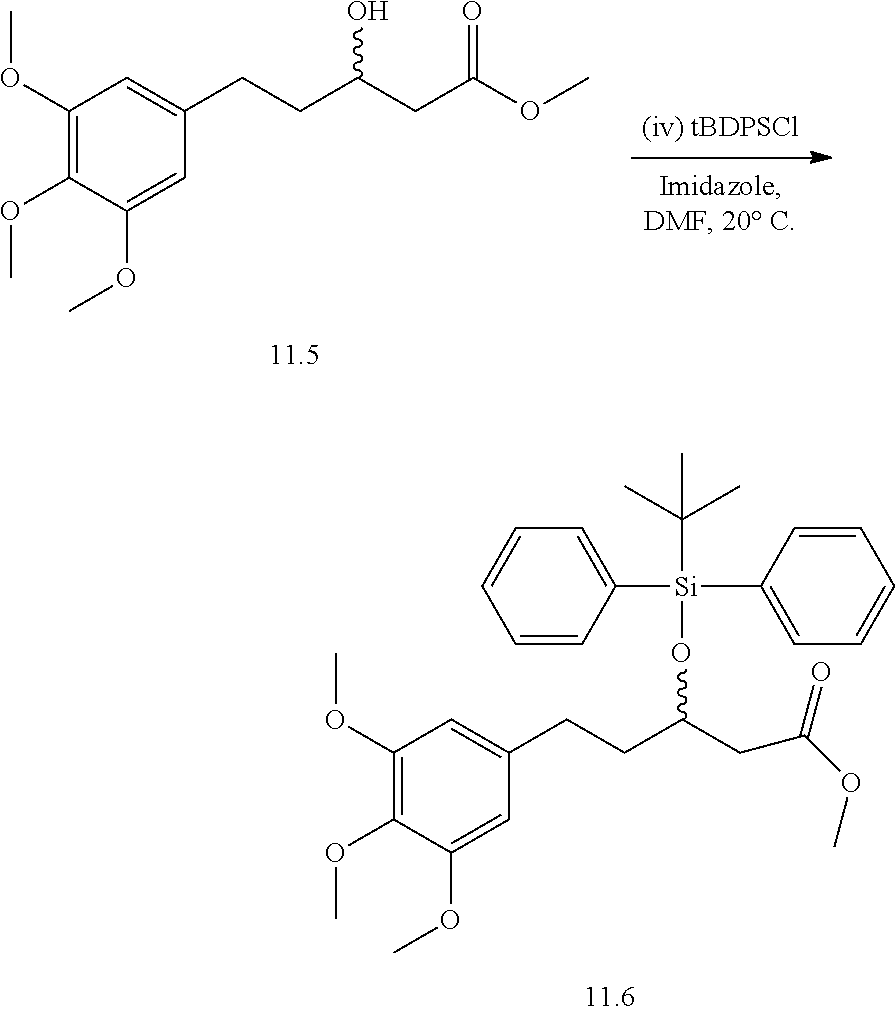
C1(OC)=C(OC)C(OC)=CC(CCC(CC(OC)=O)O[Si](C2=CC=CC=C2)(C(C)(C)C)C2=CC=CC=C2)=C1.C1(OC)=C(OC)C(OC)=CC(CCC(CC(OC)=O)O)=C1
